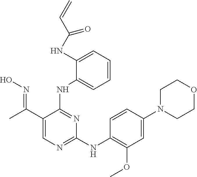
C1(NC(C=C)=O)=CC=CC=C1NC1=NC(NC2=C(OC)C=C(N3CCOCC3)C=C2)=NC=C1C(=NO)C
